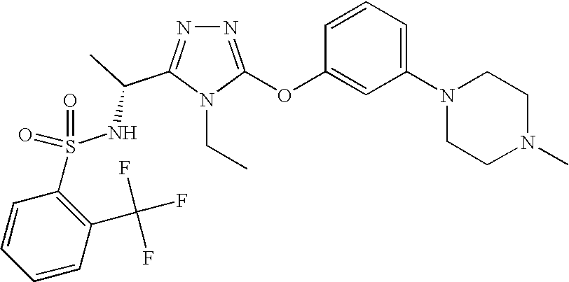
N1=C(OC2=CC(N3CCN(C)CC3)=CC=C2)N(CC)C(C(C)NS(=O)(=O)C2=C(C(F)(F)F)C=CC=C2)=N1
